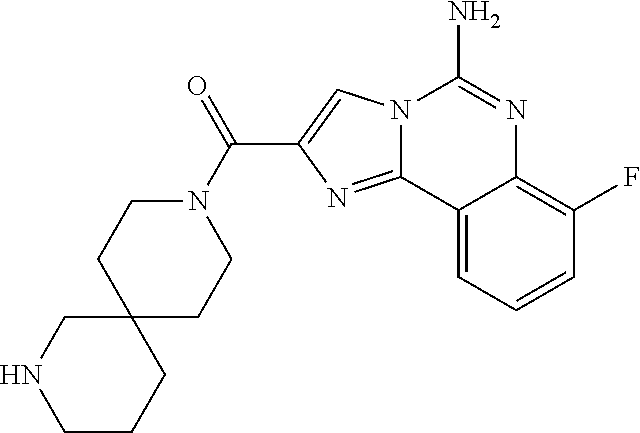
N12C(=NC(C(N3CCC4(CC3)CNCCC4)=O)=C1)C1=CC=CC(F)=C1N=C2N
